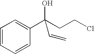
C1=CC=CC(C(CCCl)(O)C=C)=C1
